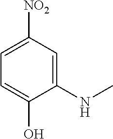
C1(NC)=CC([NO2])=CC=C1O
